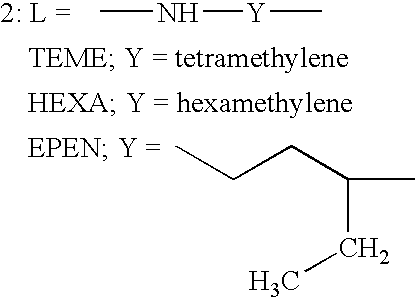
CCCC(C)CC.CN[Y]C
